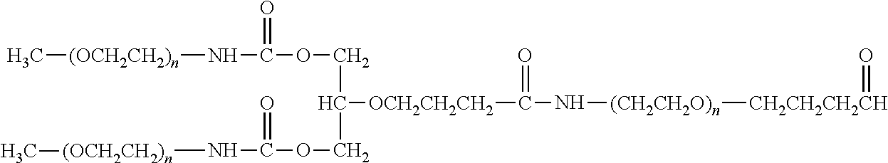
[(OCH2CH2)n](C)NC(OCC(COC(N[(OCH2CH2)n]C)=O)[OCH2CH2CH2]C(N[(CH2CH2O)n][CH2CH2CH2CH]=O)=O)=O
